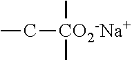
C[CO2-Na+](C)CC
